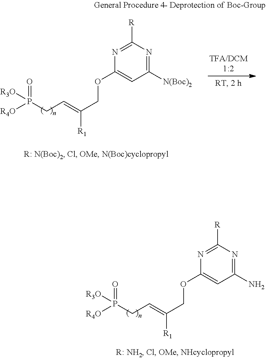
[R3O]P([R4O])(=O)CC=C([R1])COC1=CC([N(Boc)2])=NC([R])=N1.[R3O]P([R4O])(=O)CC=C([R1])COC1=CC(N)=NC([R])=N1
